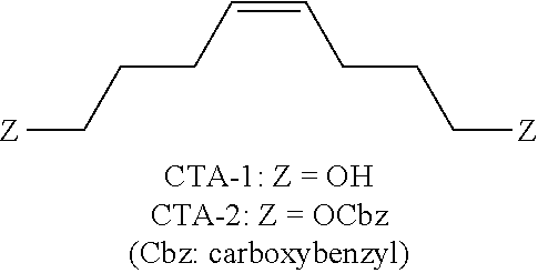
[Z]CCCC=CCCC[Z]
